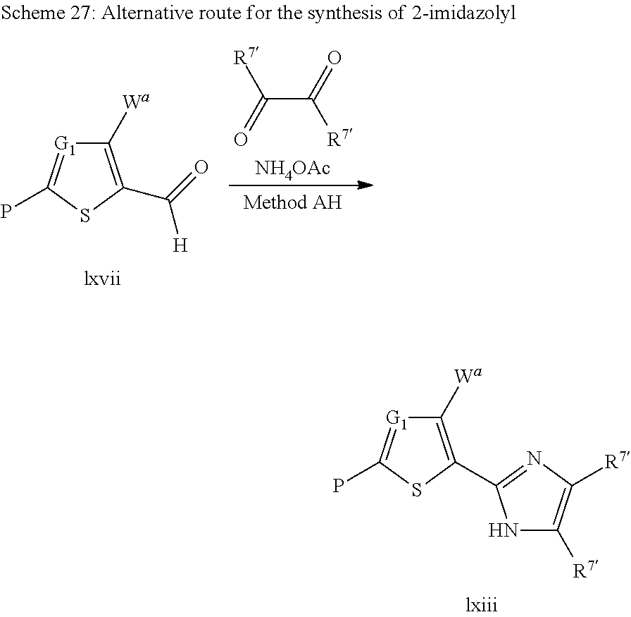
C1([Wa])=C(C2=NC([R7])=C([R7])N2)SC(P)=[G1]1.C1([Wa])=C(C(=O)[H])SC(P)=[G1]1.[NH4OAc].C(C(=O)[R7])(=O)[R7]
